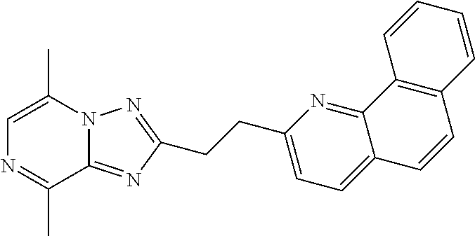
C1=C(C)N2C(=NC(CCC3=CC=C4C(=N3)C3=C(C=C4)C=CC=C3)=N2)C(C)=N1
